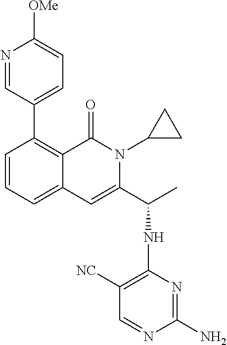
C1(C2=CC=C([OMe])N=C2)=C2C(=CC=C1)C=C(C(C)NC1=C([NC])C=NC(N)=N1)N(C1CC1)C2=O
